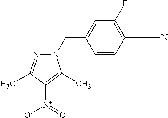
N1(CC2=CC(F)=C(C#N)C=C2)N=C(C)C([N+](=O)[O-])=C1C
